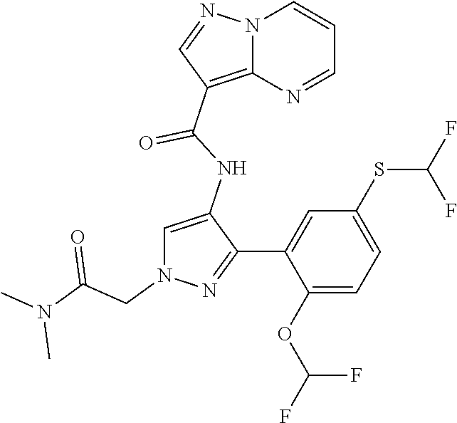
N12C(=C(C(NC3=CN(CC(N(C)C)=O)N=C3C3=CC(SC(F)F)=CC=C3OC(F)F)=O)C=N1)N=CC=C2
